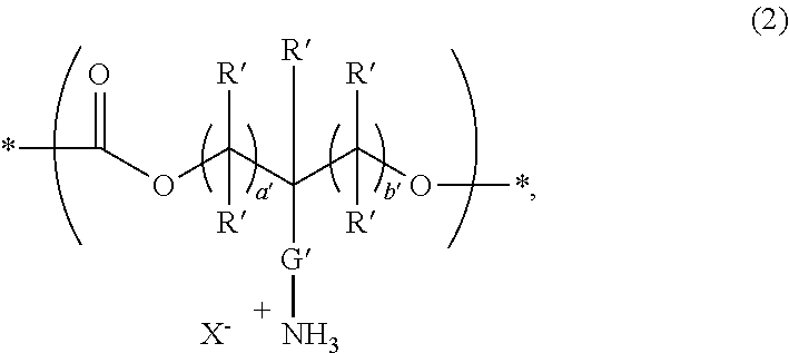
O(C(C(C(O*)([R])[R])([R])[G]N)([R])[R])C(*)=O.[X-]
